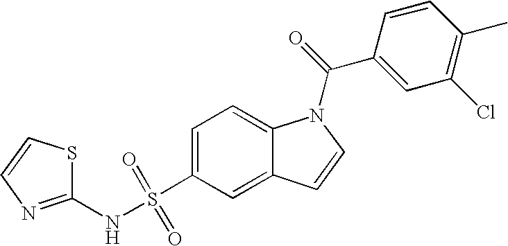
C1(NS(C2=CC=C3C(=C2)C=CN3C(=O)C2=CC(Cl)=C(C)C=C2)(=O)=O)=NC=CS1
